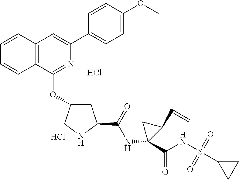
C12=C(C(OC3CC(C(=O)NC4(C(NS(=O)(=O)C5CC5)=O)C(C=C)C4)NC3)=NC(C3=CC=C(OC)C=C3)=C1)C=CC=C2.Cl.Cl
